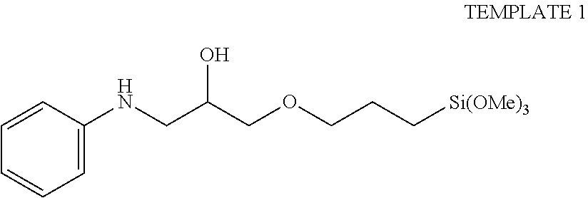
C1=CC(NCC(COCCC[Si(OMe)3])O)=CC=C1
